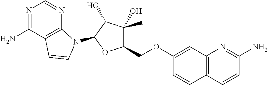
N1=C(N)C2=C(N=C1)N(C1C(O)C(O)(C)C(COC3=CC4=C(C=C3)C=CC(N)=N4)O1)C=C2
